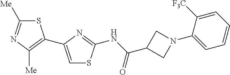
S1C([Me])=NC([Me])=C1C1=CSC(NC(C2CN(C3=CC=CC=C3[F3C])C2)=O)=N1
